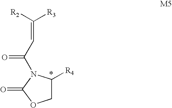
[R2]C([R3])=CC(=O)N1C([R4])COC1=O
